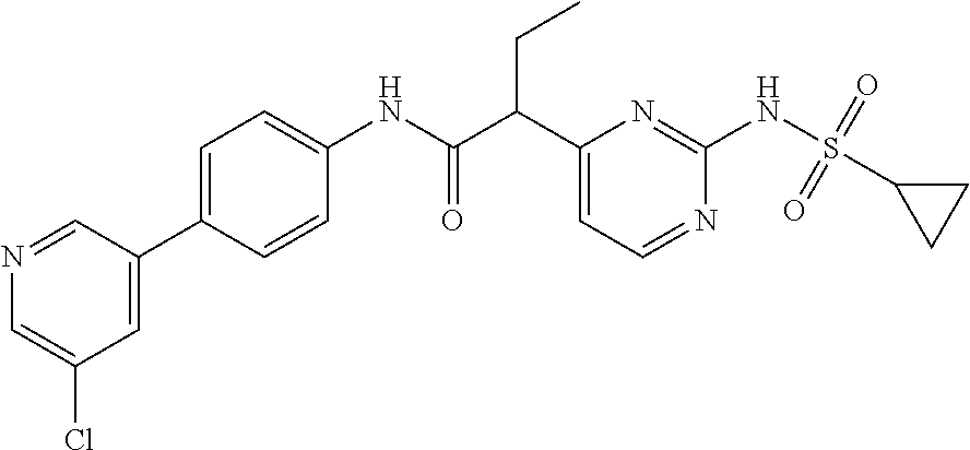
C1(NC(C(C2=CC=NC(NS(C3CC3)(=O)=O)=N2)CC)=O)=CC=C(C2=CC(Cl)=CN=C2)C=C1
